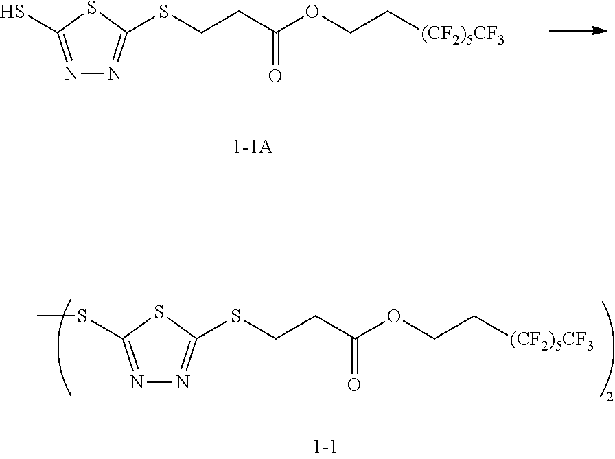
N1=C(S)SC(SCCC(=O)OCC[(CF2)5CF3])=N1.N1=C(SC)SC(SCCC(=O)OCC[(CF2)5CF3])=N1
